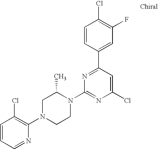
C1=CC=NC(N2CCN(C3=NC(Cl)=CC(C4=CC(F)=C(Cl)C=C4)=N3)C(C)C2)=C1Cl
